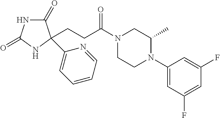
C1(=O)NC(=O)NC1(C1=CC=CC=N1)CCC(N1CCN(C2=CC(F)=CC(F)=C2)C(C)C1)=O
